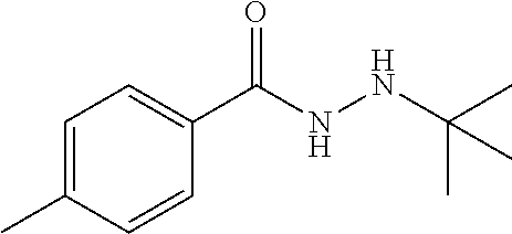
C1=C(C)C=CC(C(NNC(C)(C)C)=O)=C1
